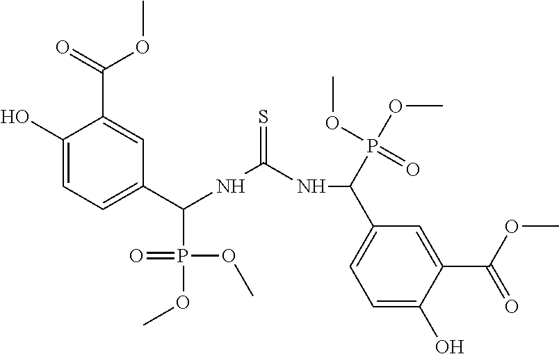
C1(O)=CC=C(C(NC(NC(C2=CC=C(O)C(C(OC)=O)=C2)P(OC)(OC)=O)=S)P(OC)(OC)=O)C=C1C(=O)OC
